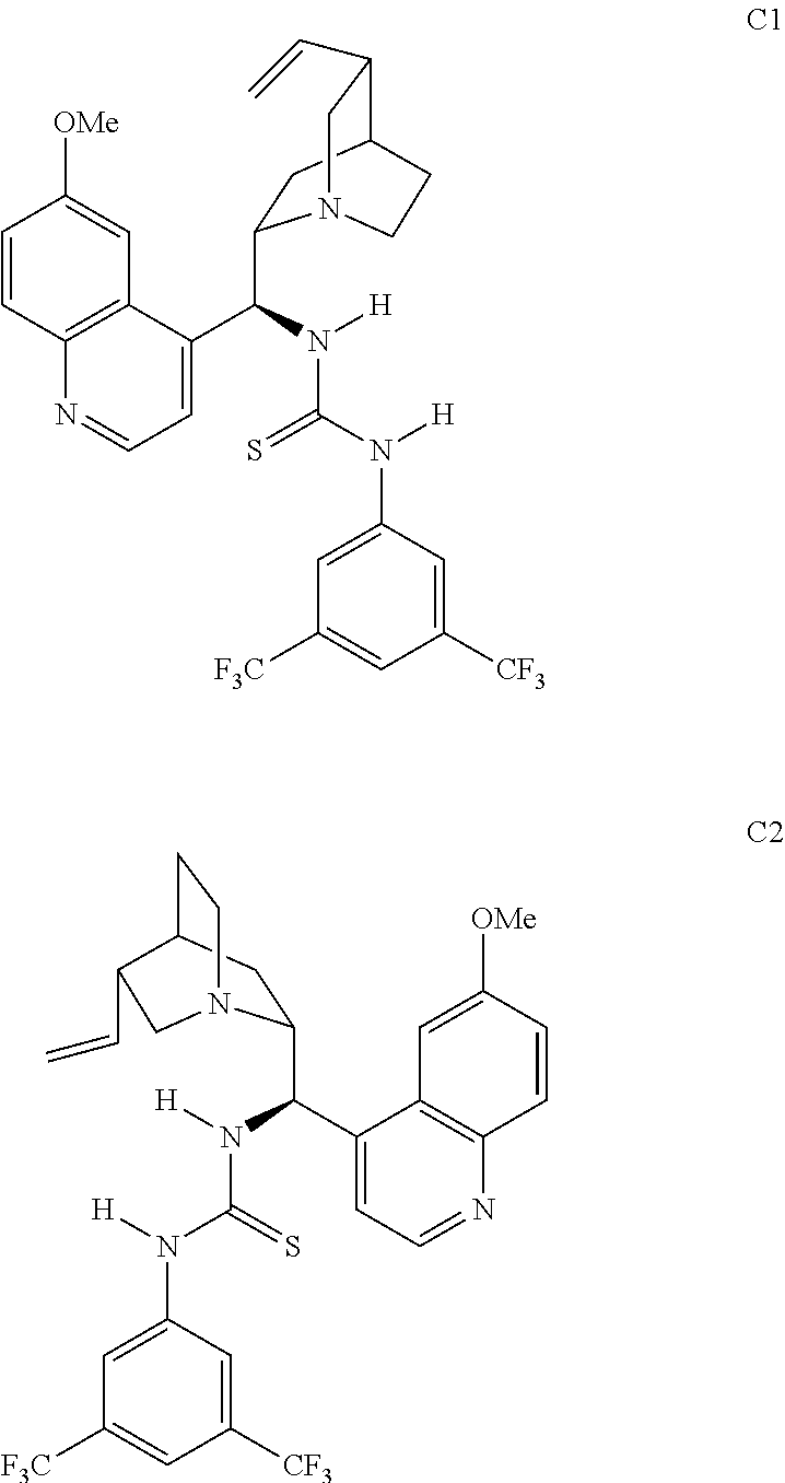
C1=CC2=C(C=C1[OMe])C(C(N([H])C(N([H])C1=CC([F3C])=CC([CF3])=C1)=S)C1CC3C(C=C)CN1CC3)=CC=N2.C1=CC2=C(C=C1[OMe])C(C(N([H])C(N([H])C1=CC([F3C])=CC([CF3])=C1)=S)C1CC3CCN1CC3C=C)=CC=N2
